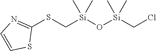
C[Si](CSC1=NC=CS1)(O[Si](C)(CCl)C)C
